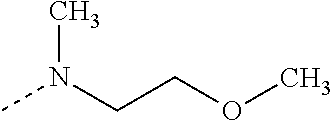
N(CCOC)(C)C
